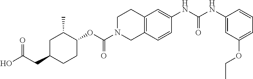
C1C(CC(O)=O)CCC(OC(N2CC3=C(CC2)C=C(NC(NC2=CC(OCC)=CC=C2)=O)C=C3)=O)C1C
